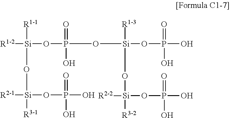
[R1-1][Si](O[Si]([R3-1])(OP(O)(=O)O)[R2-1])(OP(O[Si](OP(O)(O)=O)([R1-3])O[Si](OP(O)(O)=O)([R3-2])[R2-2])(=O)O)[R1-2]
